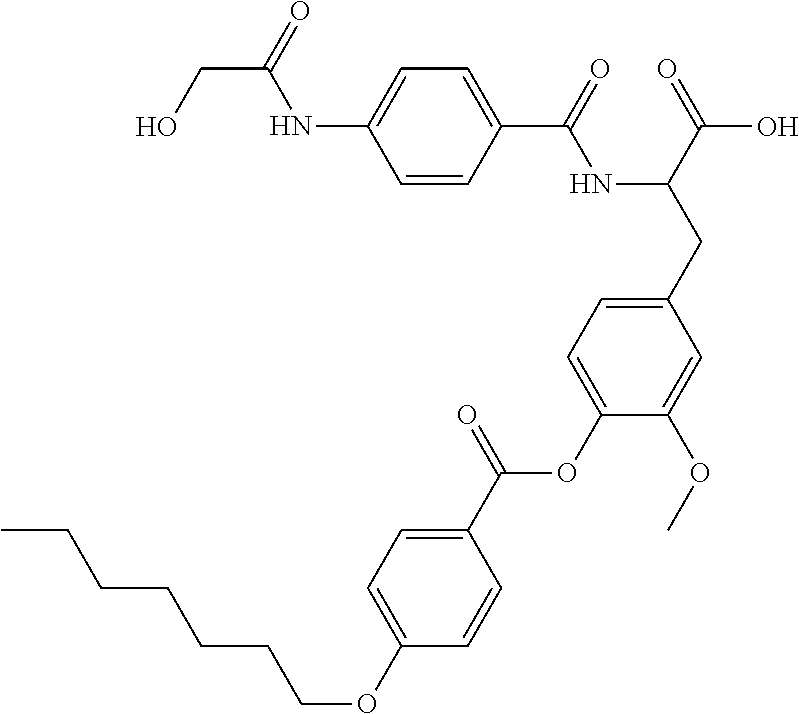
C1=CC(C(=O)NC(CC2=CC=C(OC(C3=CC=C(OCCCCCCC)C=C3)=O)C(OC)=C2)C(=O)O)=CC=C1NC(CO)=O
